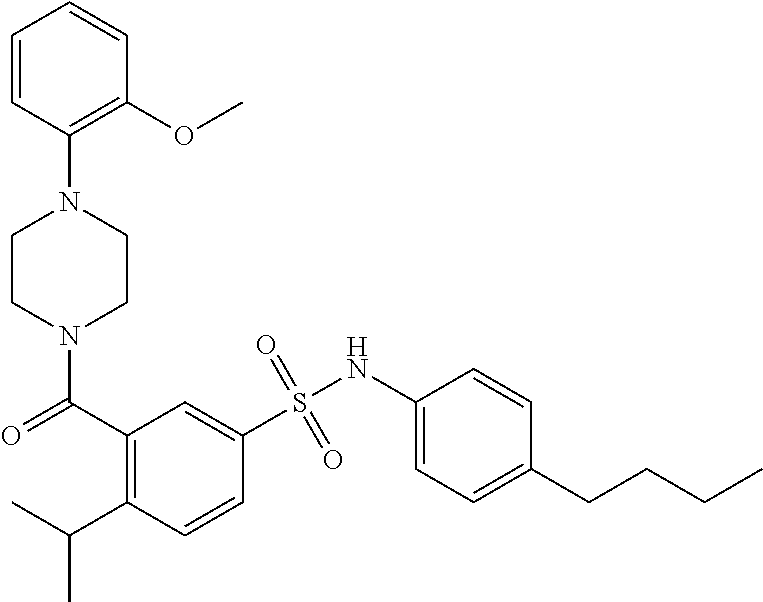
C1=CC(N2CCN(C(C3=C(C(C)C)C=CC(S(NC4=CC=C(CCCC)C=C4)(=O)=O)=C3)=O)CC2)=C(OC)C=C1
